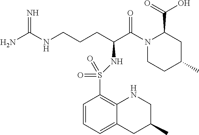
NC(NCCCC(C(N1CCC(C)CC1C(=O)O)=O)NS(C1=C2C(=CC=C1)CC(C)CN2)(=O)=O)=N
